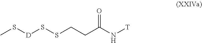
CS[D]SSCCC(N[T])=O
